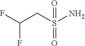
C(F)(F)CS(N)(=O)=O
